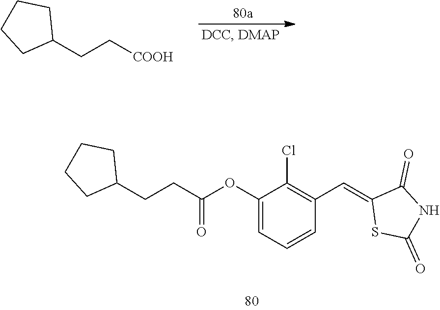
C1(CC[COOH])CCCC1.C(C(OC1=CC=CC(C=C2SC(=O)NC2=O)=C1Cl)=O)CC1CCCC1
